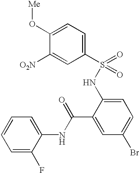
C1(S(=O)(=O)NC2=CC=C(Br)C=C2C(=O)NC2=CC=CC=C2F)=CC=C(O[Me])C([O2N])=C1
